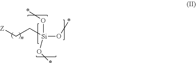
[Z]CC[Si](O*)(O*)O*
